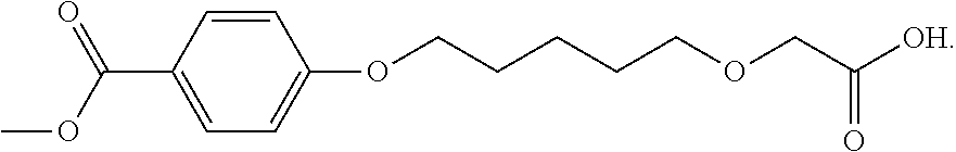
C1(OCCCCCOCC([OH])=O)=CC=C(C(OC)=O)C=C1
